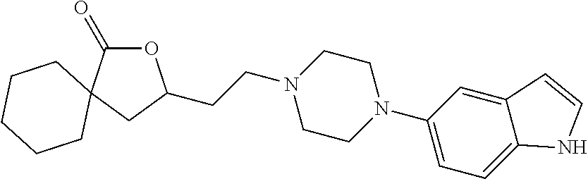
O1C(=O)C2(CC1CCN1CCN(C3=CC=C4C(=C3)C=CN4)CC1)CCCCC2
